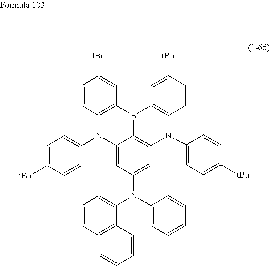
B12C3=C(C=CC([tBu])=C3)N(C3=CC=C([tBu])C=C3)C3=C1C(=CC(N(C1=CC=CC=C1)C1=CC=CC4=C1C=CC=C4)=C3)N(C1=CC=C([tBu])C=C1)C1=C2C=C([tBu])C=C1
